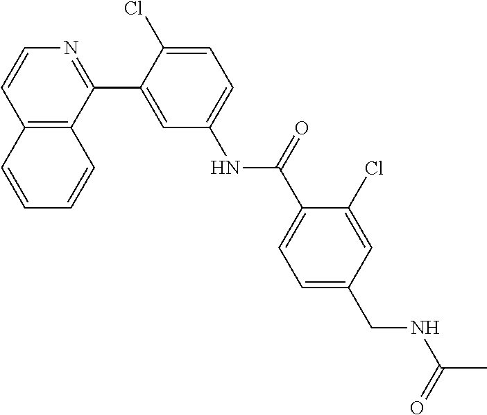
C12=C(C(C3=CC(NC(C4=CC=C(CNC(C)=O)C=C4Cl)=O)=CC=C3Cl)=NC=C1)C=CC=C2
